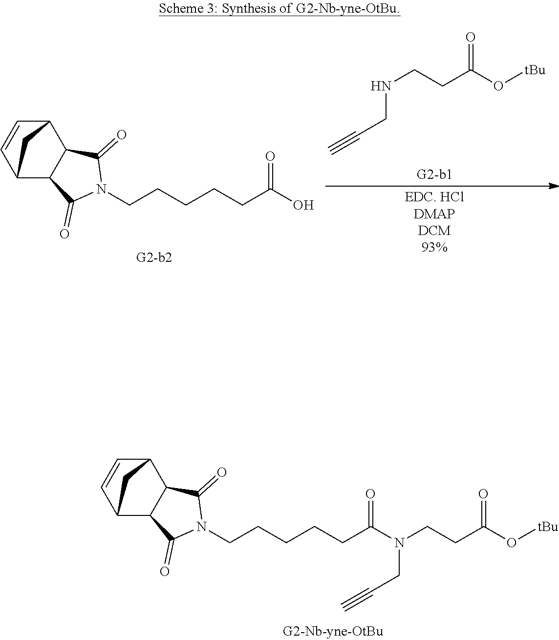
N(CCC(O[tBu])=O)CC#C.C1=CC2C3C(C1C2)C(=O)N(CCCCCC(O)=O)C3=O.C1=CC2C3C(C1C2)C(=O)N(CCCCCC(N(CCC(O[tBu])=O)CC#C)=O)C3=O
